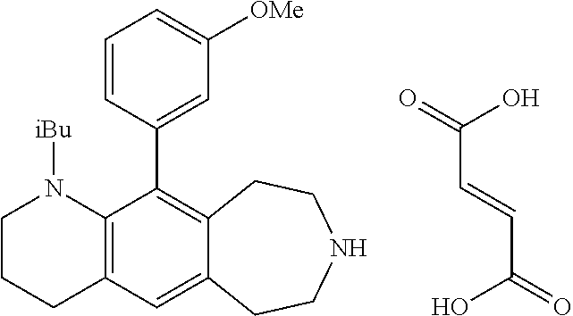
C1CCC2=C(N1[iBu])C(C1=CC([OMe])=CC=C1)=C1C(=C2)CCNCC1.C(C(O)=O)=CC(=O)O
